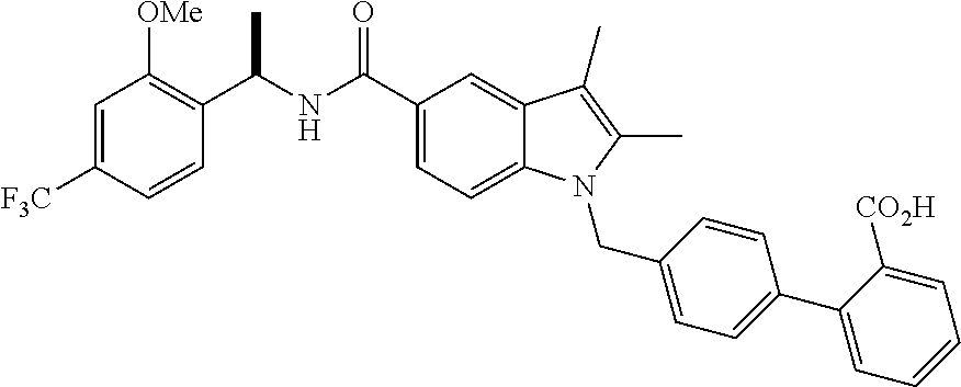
C1=C([F3C])C=CC(C(NC(C2=CC=C3C(=C2)C(C)=C(C)N3CC2=CC=C(C3=CC=CC=C3[CO2H])C=C2)=O)C)=C1[OMe]
